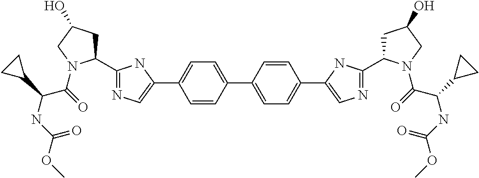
C1(C2=NC=C(C3=CC=C(C4=CC=C(C5=CN=C(C6CC(O)CN6C(C(NC(=O)OC)C6CC6)=O)N5)C=C4)C=C3)N2)CC(O)CN1C(=O)C(NC(=O)OC)C1CC1
